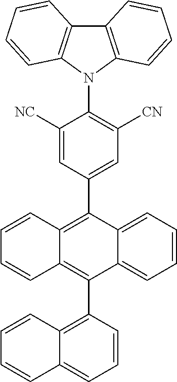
C12=C(N(C3=C([CN])C=C(C4=C5C(=C(C6=C7C(=CC=C6)C=CC=C7)C6=CC=CC=C46)C=CC=C5)C=C3[NC])C3=C1C=CC=C3)C=CC=C2
